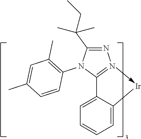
N1=C(C(CC)(C)C)N(C2=C(C)C=C(C)C=C2)C(C2=CC=CC=C2[Ir])=N1
